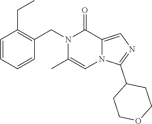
C1=CC=CC(CN2C(C)=CN3C(=CN=C3C3CCOCC3)C2=O)=C1CC
